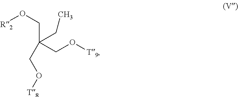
C(CO[R2])(CO[T8])(CO[T9])CC
